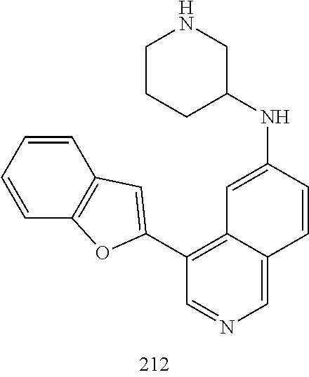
C1(NC2=CC3=C(C4=CC5=C(C=CC=C5)O4)C=NC=C3C=C2)CNCCC1
